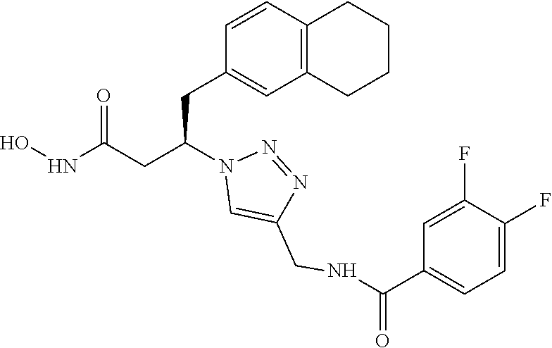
C1(CC(CC(NO)=O)N2C=C(CNC(C3=CC=C(F)C(F)=C3)=O)N=N2)=CC2=C(C=C1)CCCC2
